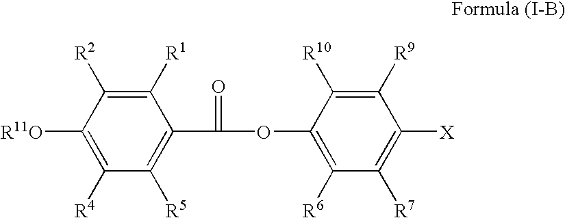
C1([R4])=C([R11O])C([R2])=C([R1])C(C(OC2=C([R6])C([R7])=C([X])C([R9])=C2[R10])=O)=C1[R5]
